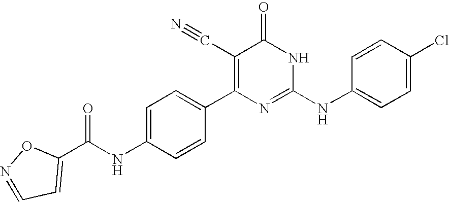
C1=CC(C2=C(C#N)C(=O)NC(NC3=CC=C(Cl)C=C3)=N2)=CC=C1NC(C1=CC=NO1)=O
